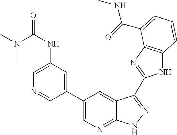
C1(C2=CN=C3C(=C2)C(C2=NC4=C(N2)C=CC=C4C(=O)NC)=NN3)=CC(NC(=O)N(C)C)=CN=C1
